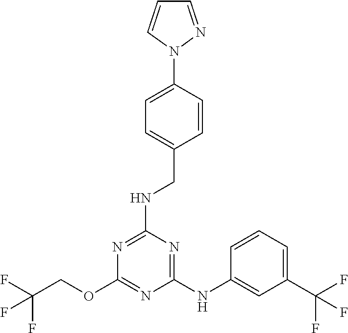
FC(F)(COC1=NC(NC2=CC(C(F)(F)F)=CC=C2)=NC(NCC2=CC=C(N3N=CC=C3)C=C2)=N1)F
